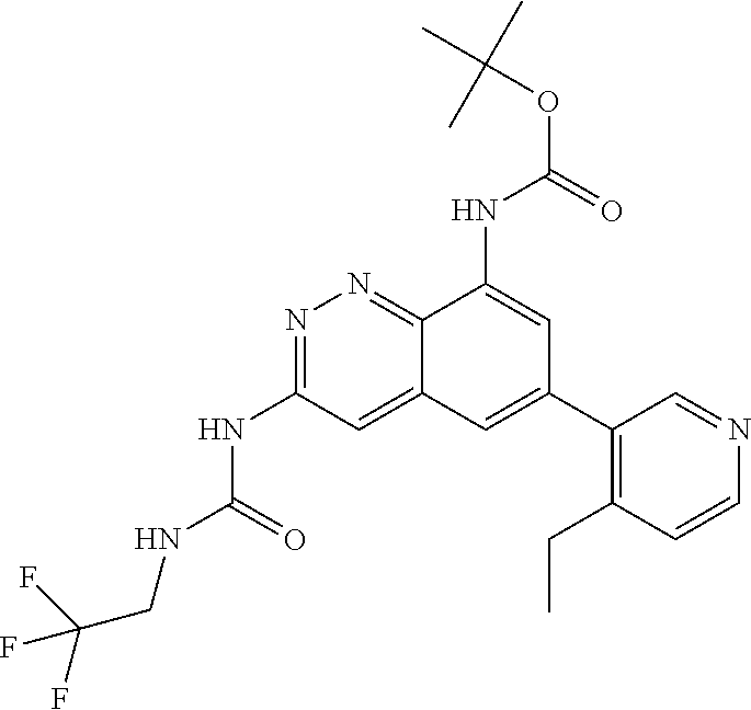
N1=C(NC(=O)NCC(F)(F)F)C=C2C(=N1)C(NC(OC(C)(C)C)=O)=CC(C1=C(CC)C=CN=C1)=C2
